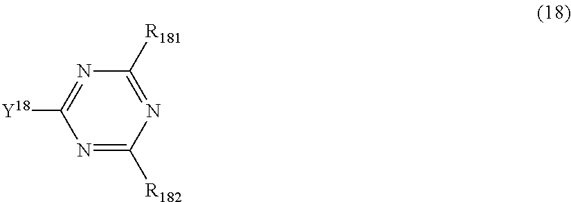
N1=C([Y18])N=C([R182])N=C1[R181]
